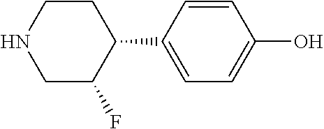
C1CNCC(F)C1C1=CC=C(O)C=C1
